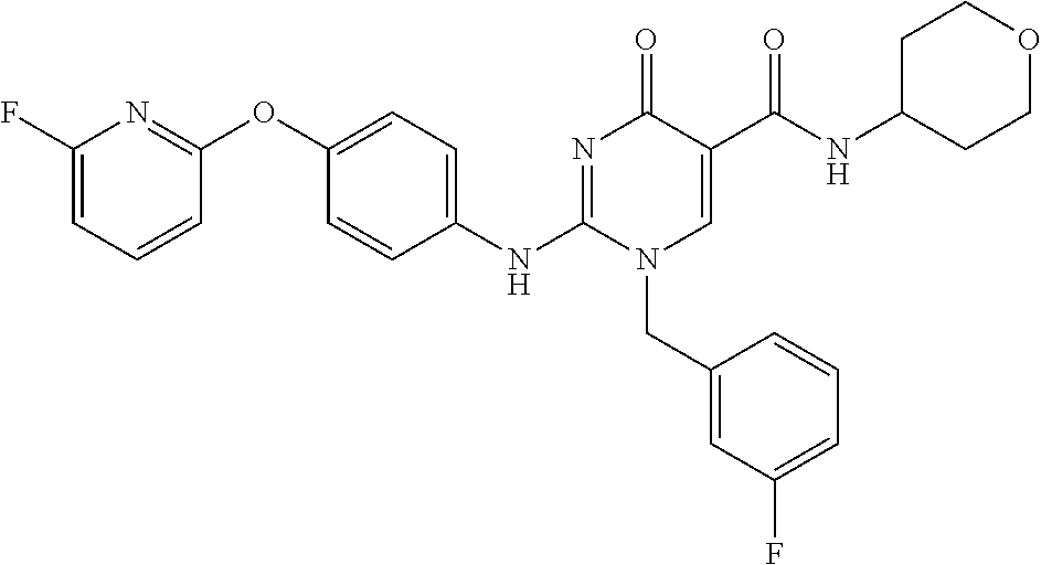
C1(F)=CC=CC(OC2=CC=C(NC3=NC(=O)C(C(NC4CCOCC4)=O)=CN3CC3=CC(F)=CC=C3)C=C2)=N1
